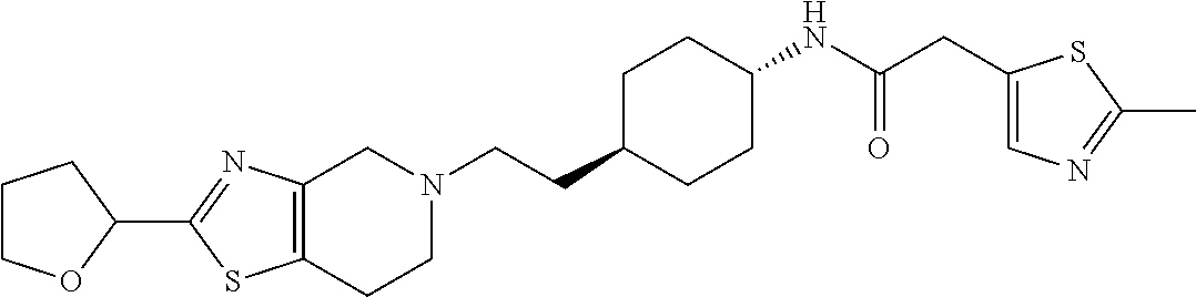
C12=C(CCN(CCC3CCC(NC(CC4=CN=C(C)S4)=O)CC3)C1)SC(C1OCCC1)=N2
